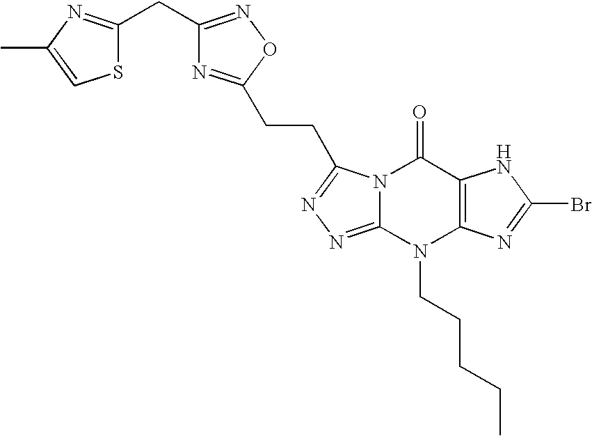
N12C(=NN=C1CCC1=NC(CC3=NC(C)=CS3)=NO1)N(CCCCC)C1=C(C2=O)NC(Br)=N1
